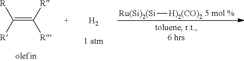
[Ru(Si)2(Si][H)2(CO)2].C([R])([R])=C([R])[R].[H2]
